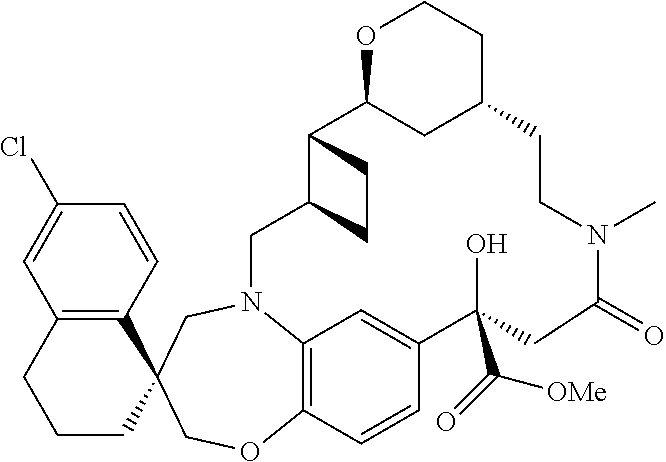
C12=C(C=CC(Cl)=C1)C1(CCC2)COC2=C3N(C1)CC1C(C4CC(CCO4)CCN(C)C(=O)CC(O)(C([OMe])=O)C(=C3)C=C2)CC1
